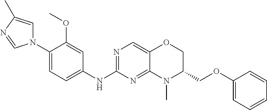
N1(C2=CC=C(NC3=NC=C4C(=N3)N(C)C(COC3=CC=CC=C3)CO4)C=C2OC)C=C(C)N=C1
